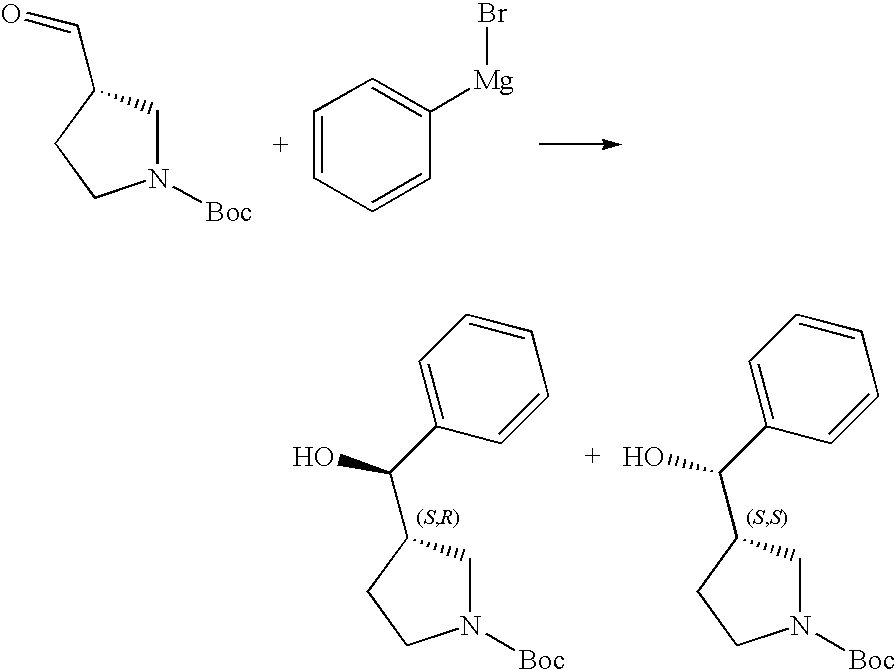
N1([Boc])CC(C=O)CC1.C1=CC=CC([Mg]Br)=C1.N1([Boc])CC(C(C2=CC=CC=C2)O)CC1.N1([Boc])CC(C(C2=CC=CC=C2)O)CC1
